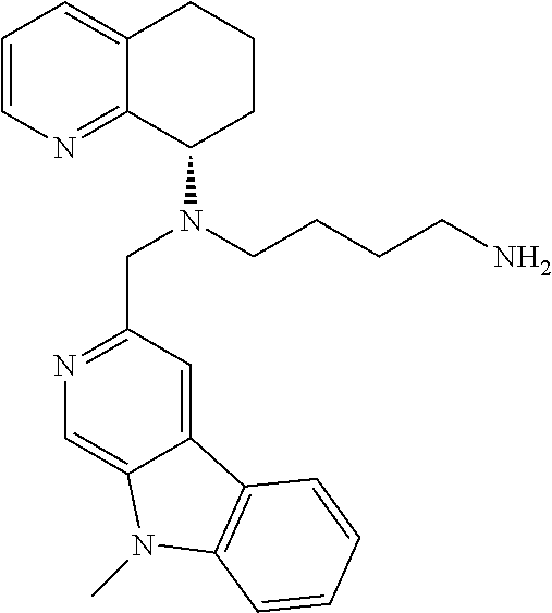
C1=CN=C2C(=C1)CCCC2N(CC1=NC=C2C(=C1)C1=C(N2C)C=CC=C1)CCCCN
